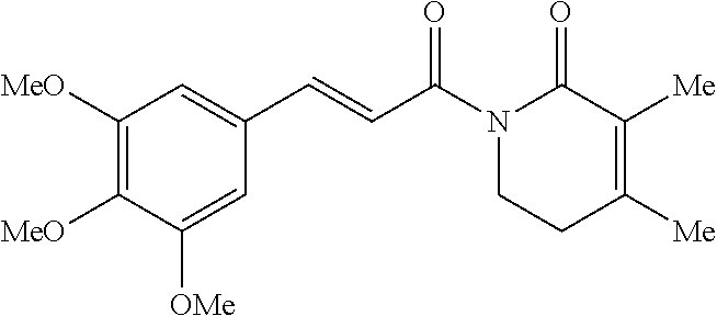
C1([MeO])=C([MeO])C([OMe])=CC(C=CC(N2CCC([Me])=C([Me])C2=O)=O)=C1
